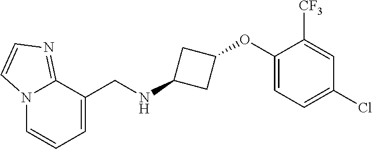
N12C=CC=C(CNC3CC(OC4=CC=C(Cl)C=C4[CF3])C3)C1=NC=C2
